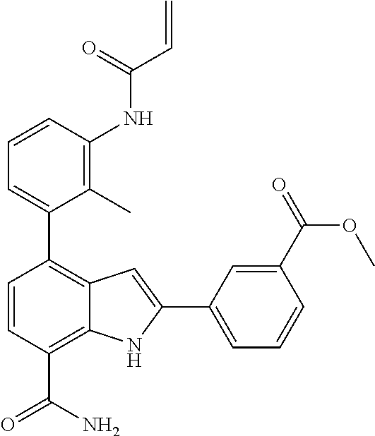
C1=CC(NC(C=C)=O)=C(C)C(C2=C3C(=C(C(N)=O)C=C2)NC(C2=CC=CC(C(=O)OC)=C2)=C3)=C1
